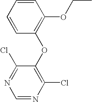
C1(OC2=C(OCC)C=CC=C2)=C(Cl)N=CN=C1Cl
